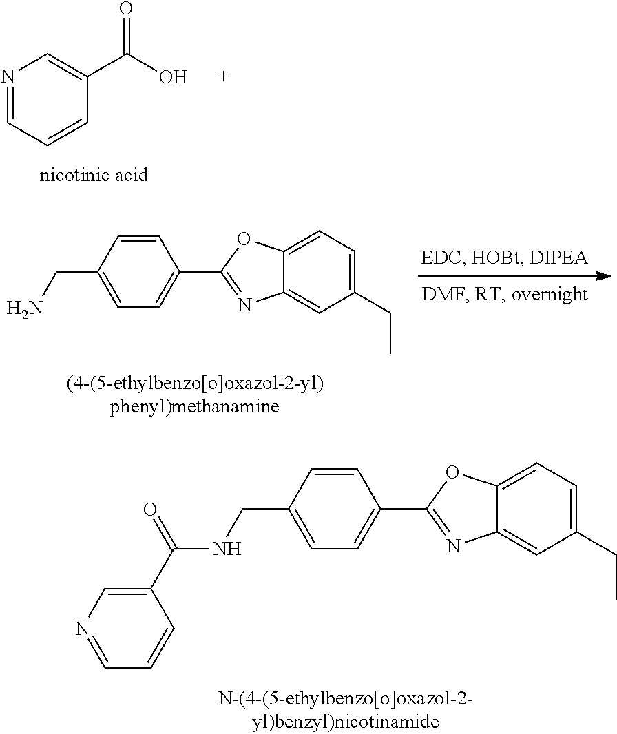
C1=CC=NC=C1C(O)=O.C1=CC(C2=NC3=CC(CC)=CC=C3O2)=CC=C1CNC(C1=CN=CC=C1)=O.C1=CC(C2=NC3=CC(CC)=CC=C3O2)=CC=C1CN
